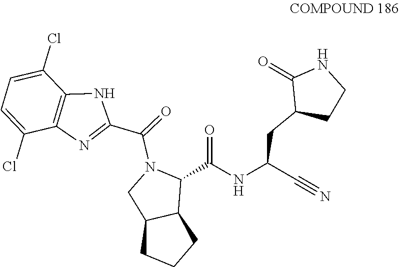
C1=C(Cl)C2=C(C(Cl)=C1)NC(C(=O)N1CC3C(C1C(NC(C#N)CC1CCNC1=O)=O)CCC3)=N2
